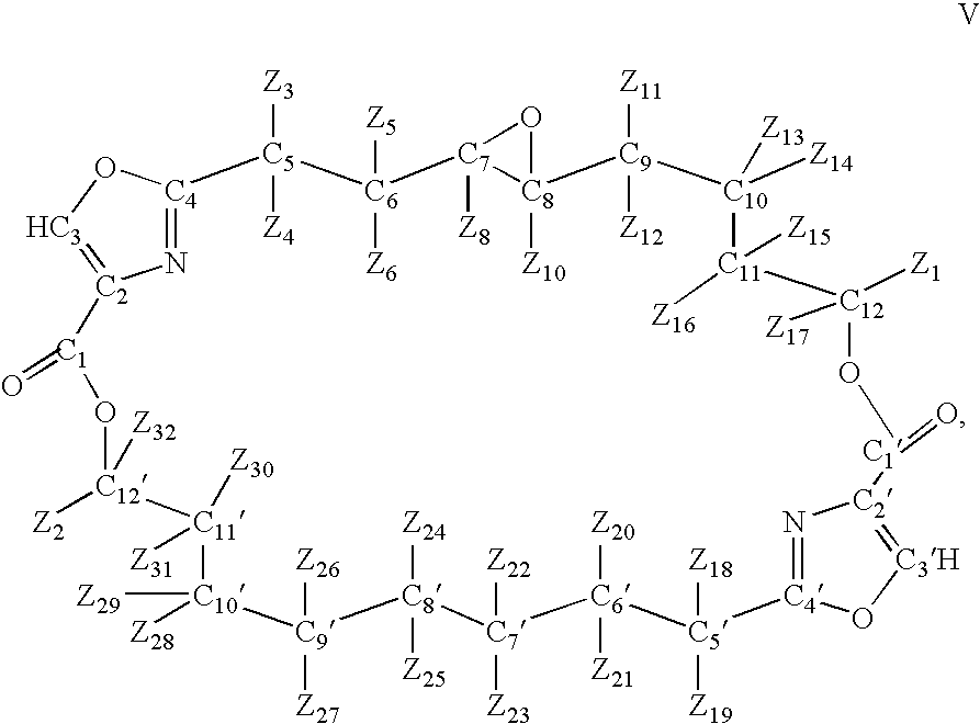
N1=[C4]2O[HC3]=[C2]1[C1](=O)O[C12]([Z2])([Z32])[C11]([Z31])([Z30])[C10]([Z29])([Z28])[C9]([Z26])([Z27])[C8]([Z24])([Z25])[C7]([Z22])([Z23])[C6]([Z20])([Z21])[C5]([Z18])([Z19])[C4]1=N[C2](=[C3H]O1)[C1](=O)O[C12]([Z1])([Z17])[C11]([Z15])([Z16])[C10]([Z14])([Z13])[C9]([Z12])([Z11])[C8]1([Z10])[C7]([Z8])([C6]([Z6])([Z5])[C5]2([Z4])[Z3])O1
